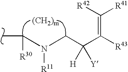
[R42]C([R41])=C([R43])C(CN(C(C)[R30])[R11])([H])[Y].[(CH2)m]
